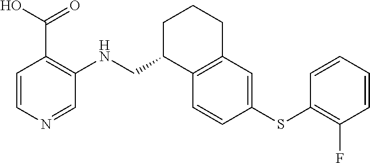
C1=CN=CC(NCC2C3=C(CCC2)C=C(SC2=C(F)C=CC=C2)C=C3)=C1C(O)=O
